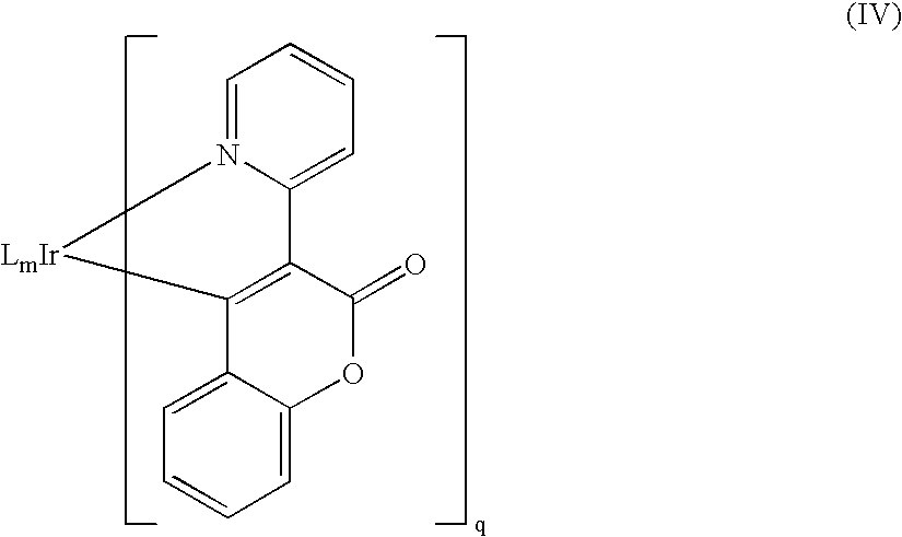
C1=C2C(=CC=C1)C1=C(C(=O)O2)C2=CC=CC=N2[LmIr]1
